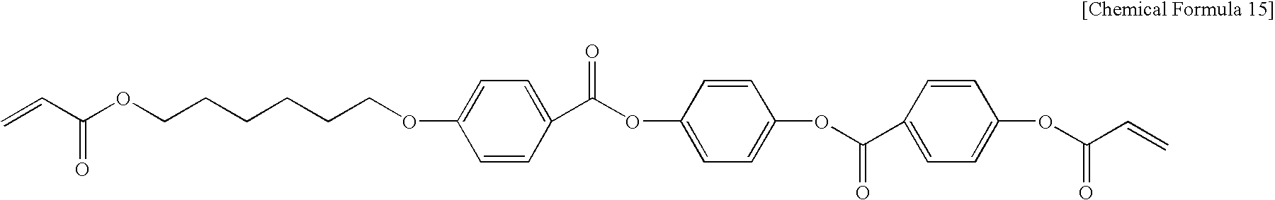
C1=CC(C(OC2=CC=C(OC(C3=CC=C(OC(C=C)=O)C=C3)=O)C=C2)=O)=CC=C1OCCCCCCOC(C=C)=O
